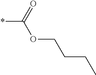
*C(OCCCC)=O
